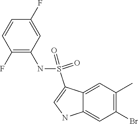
C1(C)=C(Br)C=C2C(=C1)C(S(=O)(=O)NC1=C(F)C=CC(F)=C1)=CN2
